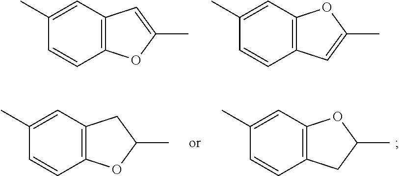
C1=CC2=C(C=C1C)C=C(C)O2.C1=CC2=C(C=C1C)OC(C)=C2.C1=CC2=C(C=C1C)OC(C)C2.C1=CC2=C(C=C1C)CC(C)O2
